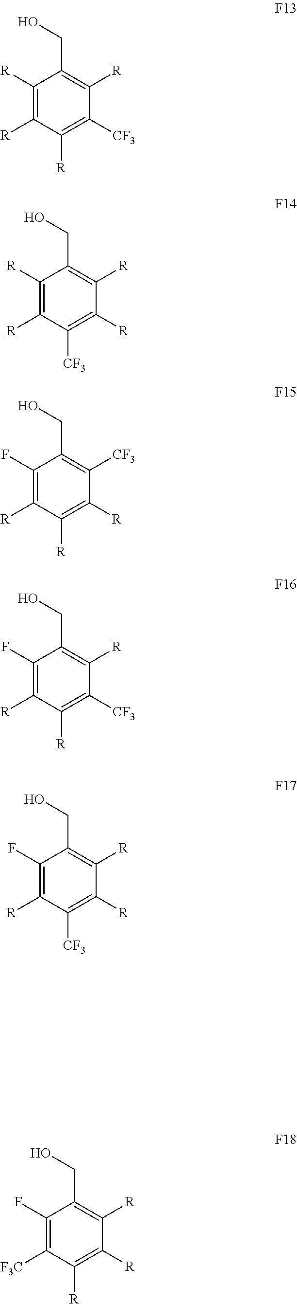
C1([R])=C([R])C([R])=C([CF3])C([R])=C1CO.C1([R])=C([R])C([CF3])=C([R])C([R])=C1CO.C1(F)=C([R])C([R])=C([R])C([CF3])=C1CO.C1(F)=C([R])C([R])=C([CF3])C([R])=C1CO.C1(F)=C([R])C([CF3])=C([R])C([R])=C1CO.C1(F)=C([F3C])C([R])=C([R])C([R])=C1CO
